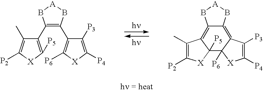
C1(C2=C([P5])[X]C([P2])=C2C)=C(C2=C([P6])[X]C([P4])=C2[P3])B[A]B1.C12=C3C([P6])(C4([P5])C(=C1B[A]B2)C(C)=C([P2])[X]4)[X]C([P4])=C3[P3]
